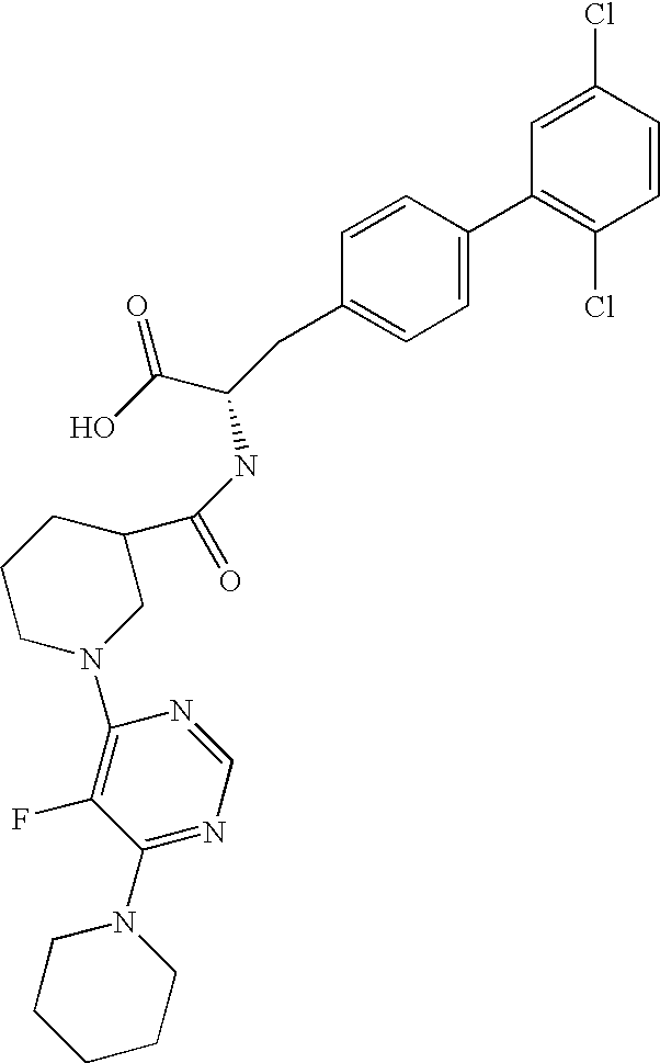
C1=C(Cl)C=CC(Cl)=C1C1=CC=C(CC(C(=O)O)NC(C2CCCN(C3=C(F)C(N4CCCCC4)=NC=N3)C2)=O)C=C1
